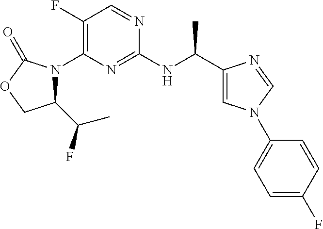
C1(C(F)C)N(C2=C(F)C=NC(NC(C3=CN(C4=CC=C(F)C=C4)C=N3)C)=N2)C(=O)OC1
